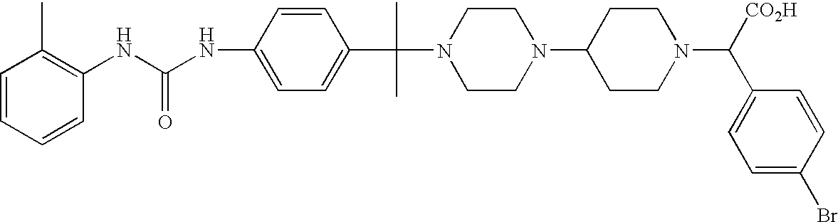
C1(NC(NC2=C(C)C=CC=C2)=O)=CC=C(C(C)(C)N2CCN(C3CCN(C([CO2H])C4=CC=C(Br)C=C4)CC3)CC2)C=C1
